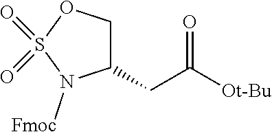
C1(CC([Ot-Bu])=O)COS(=O)(=O)N1[Fmoc]
